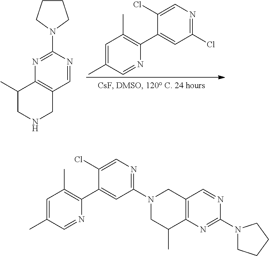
C1=C(C)C=NC(C2=CC(Cl)=NC=C2Cl)=C1C.C1(C)CNCC2=C1N=C(N1CCCC1)N=C2.C1=C(C)C=NC(C2=CC(N3CC(C)C4=C(C3)C=NC(N3CCCC3)=N4)=NC=C2Cl)=C1C
